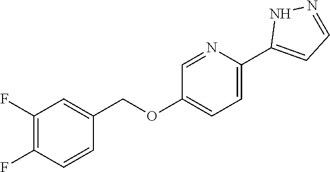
C1=NC(C2=CC=NN2)=CC=C1OCC1=CC(F)=C(F)C=C1
